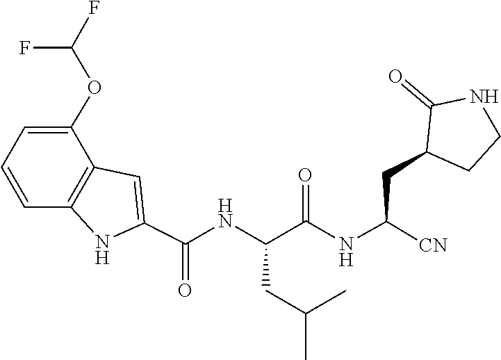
C1(C(NC(C(=O)NC(CC2C(=O)NCC2)[CN])CC(C)C)=O)=CC2=C(N1)C=CC=C2OC(F)F
